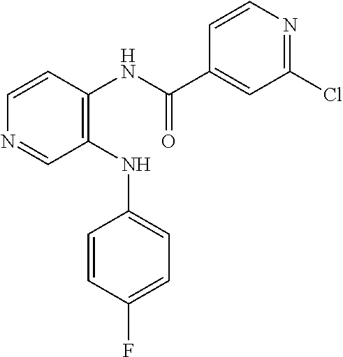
C1(NC2=CC=C(F)C=C2)=C(NC(C2=CC(Cl)=NC=C2)=O)C=CN=C1
